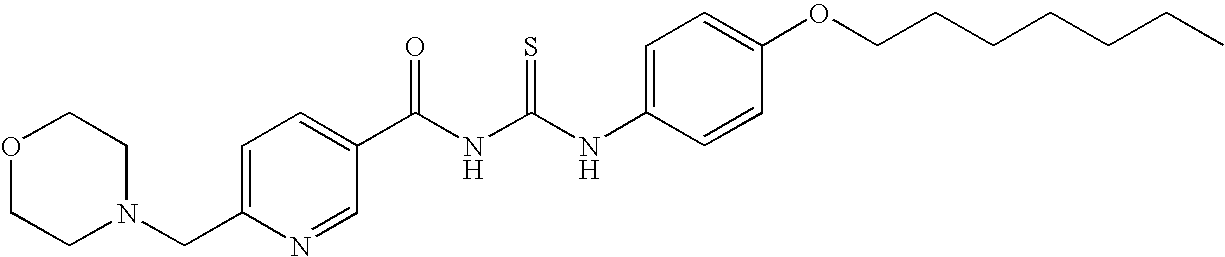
C(NC(NC1=CC=C(OCCCCCCC)C=C1)=S)(=O)C1=CC=C(CN2CCOCC2)N=C1
